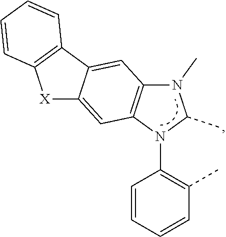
N1(C)C2=C(N(C3=C(C)C=CC=C3)C1C)C=C1C(=C2)C2=C([X]1)C=CC=C2
